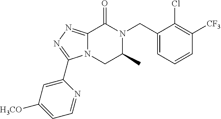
C12=NN=C(C3=CC([H3CO])=CC=N3)N1CC(C)N(CC1=CC=CC([CF3])=C1Cl)C2=O
